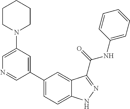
C1(N2CCCCC2)=CN=CC(C2=CC=C3C(=C2)C(C(NC2=CC=CC=C2)=O)=NN3)=C1
